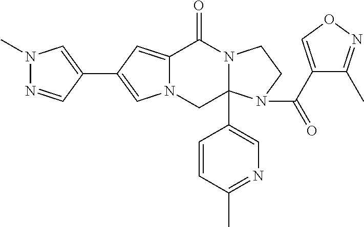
C12=CC(C3=CN(C)N=C3)=CN1CC1(C3=CN=C(C)C=C3)N(C2=O)CCN1C(C1=CON=C1C)=O
